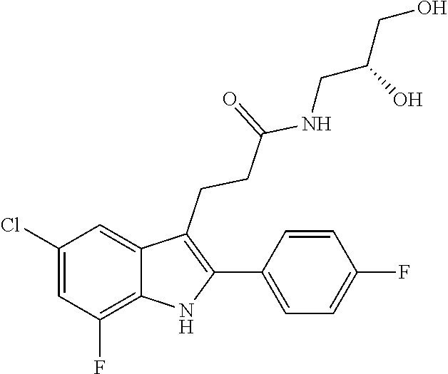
C1(C2=C(CCC(=O)NCC(CO)O)C3=CC(Cl)=CC(F)=C3N2)=CC=C(F)C=C1
